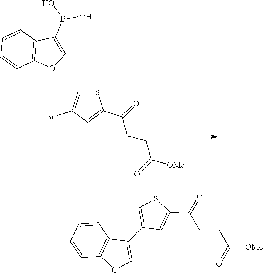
S1C=C(Br)C=C1C(CCC(=O)[OMe])=O.C1=CC2=C(C=C1)C(B(O)O)=CO2.S1C=C(C2=COC3=C2C=CC=C3)C=C1C(CCC(=O)[OMe])=O
